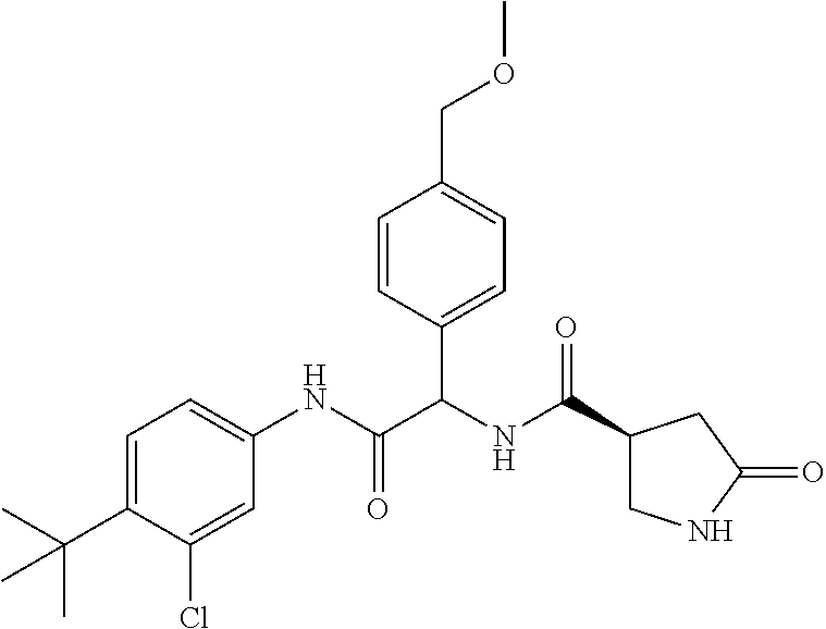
C1=C(C(C)(C)C)C(Cl)=CC(NC(C(NC(=O)C2CNC(=O)C2)C2=CC=C(COC)C=C2)=O)=C1
